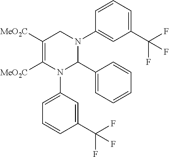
C1(C(F)(F)F)=CC=CC(N2CC([MeO2C])=C([MeO2C])N(C3=CC=CC(C(F)(F)F)=C3)C2C2=CC=CC=C2)=C1
